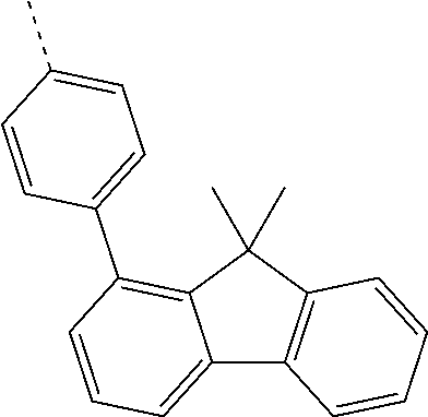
C12=CC=CC(C3=CC=C(C)C=C3)=C1C(C)(C)C1=C2C=CC=C1
